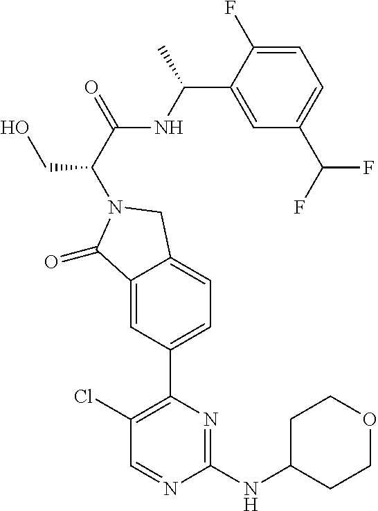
C1(Cl)=C(C2=CC=C3C(=C2)C(=O)N(C(C(=O)NC(C2=CC(C(F)F)=CC=C2F)C)CO)C3)N=C(NC2CCOCC2)N=C1
